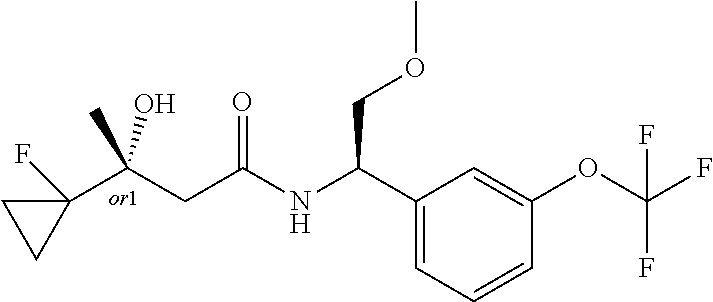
C1(C(CC(=O)NC(C2=CC=CC(OC(F)(F)F)=C2)COC)(C)O)(F)CC1
